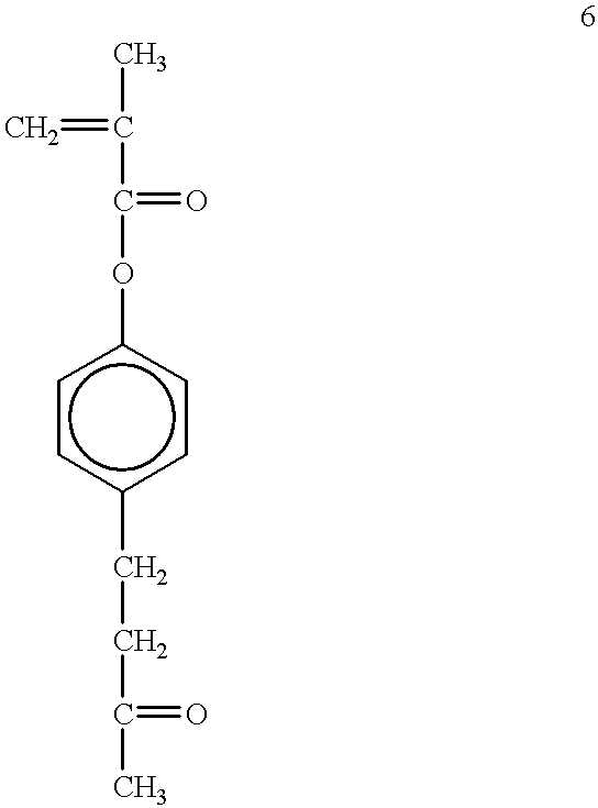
CC(=C)C(=O)Oc1ccc(CCC(=O)C)cc1
